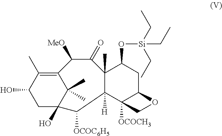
C12=C(C)C(O)CC(O)(C1(C)C)C([OCOC6H5])C1([H])C(C)(C(=O)C2[MeO])C(O[Si](CC)(CC)CC)CC2C1([OCOCH3])CO2
